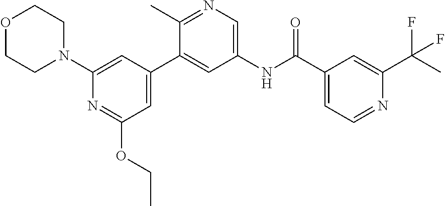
O1CCN(C2=CC(C3=CC(NC(C4=CC=NC(C(F)(C)F)=C4)=O)=CN=C3C)=CC(OCC)=N2)CC1
